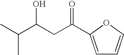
CC(C(CC(=O)C1=CC=CO1)O)C
